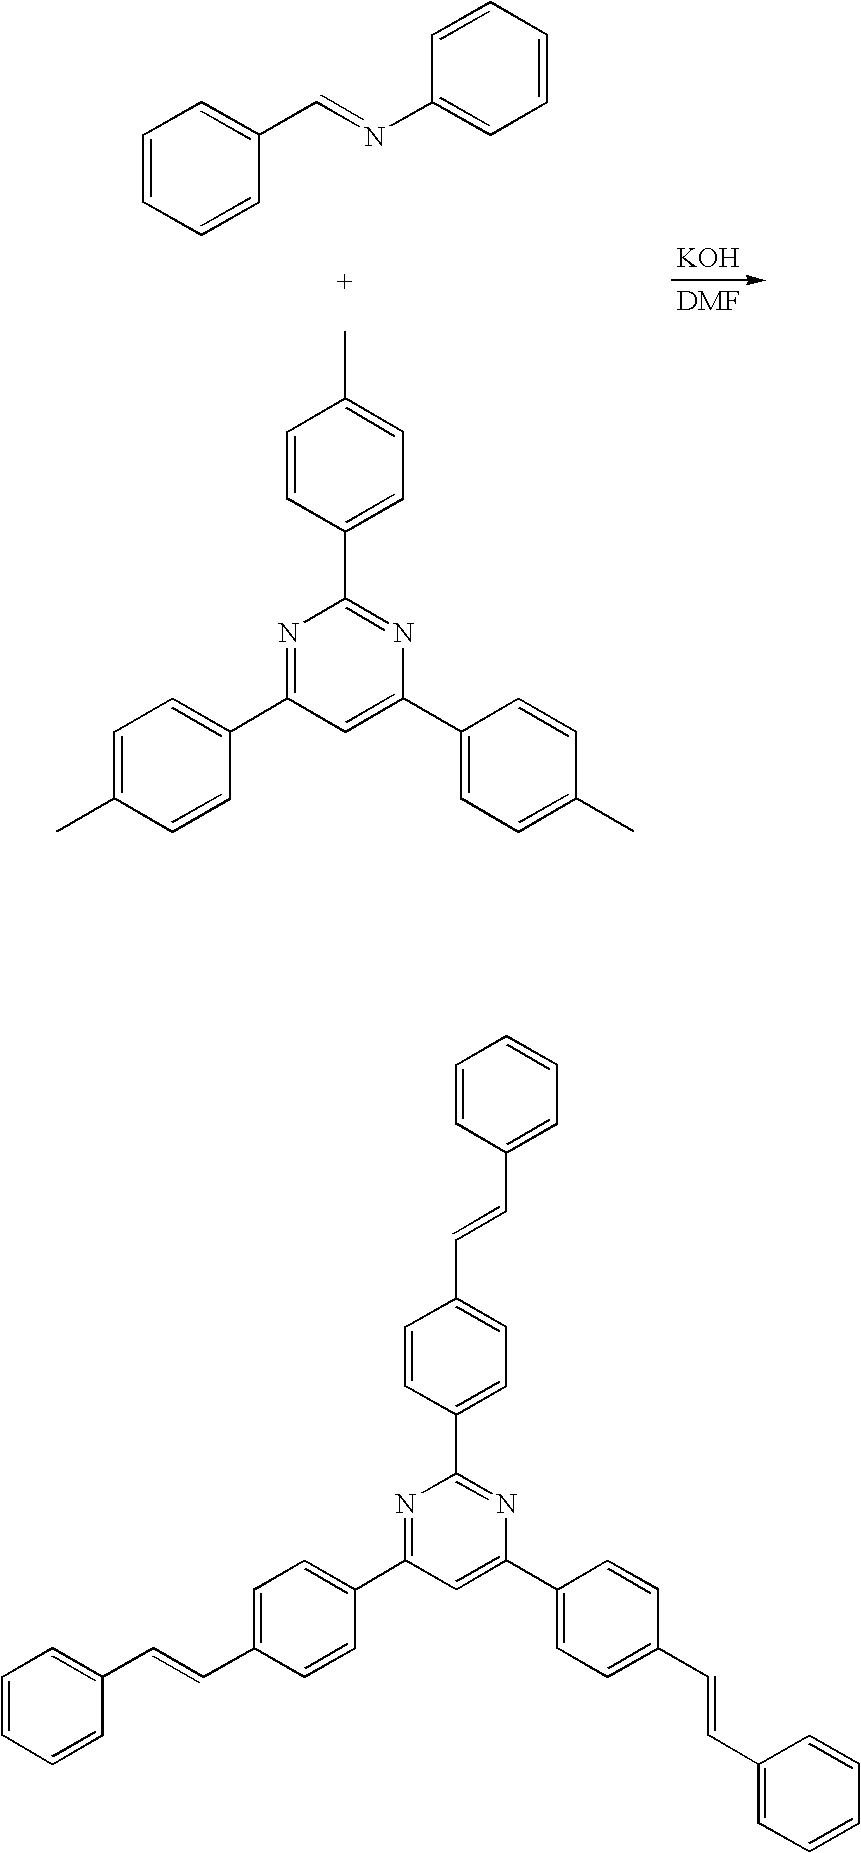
[KOH].C1=CC=CC(C=NC2=CC=CC=C2)=C1.C1=CC(C2=NC(C3=CC=C(C)C=C3)=CC(C3=CC=C(C)C=C3)=N2)=CC=C1C.C1=CC(C=CC2=CC=C(C3=NC(C4=CC=C(C=CC5=CC=CC=C5)C=C4)=CC(C4=CC=C(C=CC5=CC=CC=C5)C=C4)=N3)C=C2)=CC=C1
